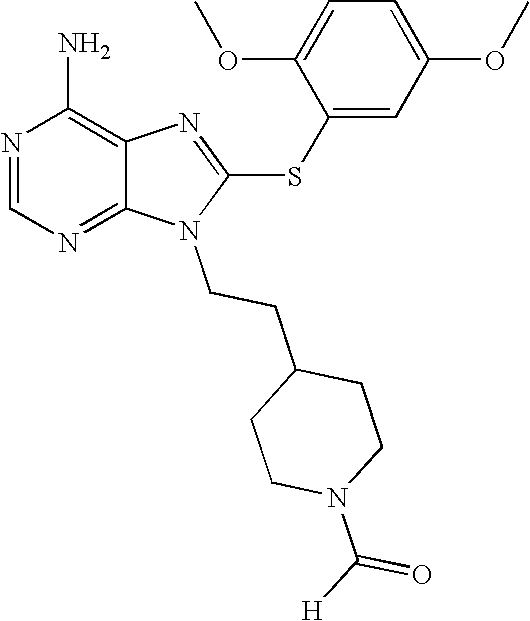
N1=CN=C2C(=C1N)N=C(SC1=CC(OC)=CC=C1OC)N2CCC1CCN(C([H])=O)CC1
